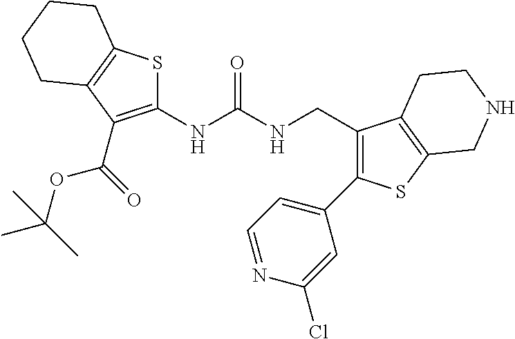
S1C(NC(NCC2=C(C3=CC=NC(Cl)=C3)SC3=C2CCNC3)=O)=C(C(OC(C)(C)C)=O)C2=C1CCCC2
